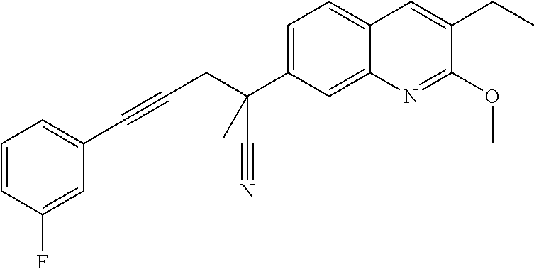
C1=C(C(C)(C#N)CC#CC2=CC=CC(F)=C2)C=C2C(=C1)C=C(CC)C(OC)=N2
